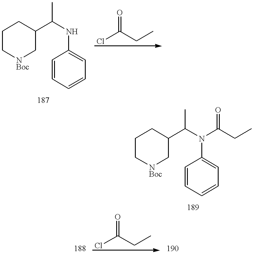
C1C[NBoc]CC(C(NC2=CC=CC=C2)C)C1.ClC(CC)=O.C1C[NBoc]CC(C(N(C2=CC=CC=C2)C(CC)=O)C)C1.ClC(CC)=O
